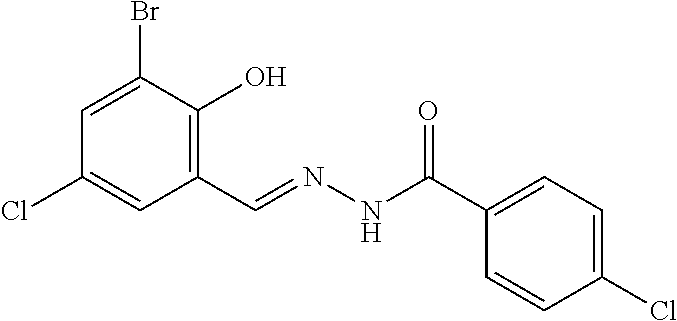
C1=C(Br)C(O)=C(C=NNC(C2=CC=C(Cl)C=C2)=O)C=C1Cl
